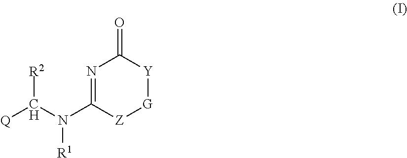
N1=C(N(C([Q])[R2])[R1])[Z][G][Y]C1=O
